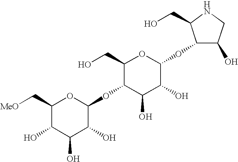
C1(C[MeO])C(O)C(O)C(O)C(OC2C(O)C(O)C(OC3C(O)CNC3CO)OC2CO)O1
